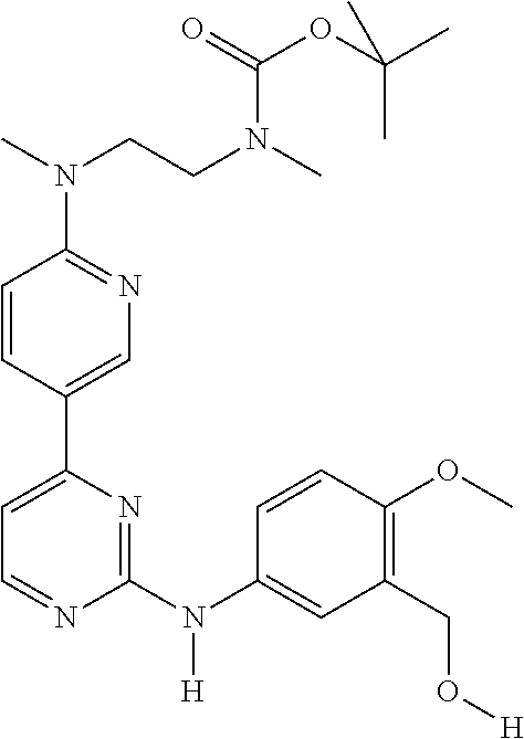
C1=CC(OC)=C(CO[H])C=C1N(C1=NC(C2=CN=C(N(C)CCN(C)C(=O)OC(C)(C)C)C=C2)=CC=N1)[H]
